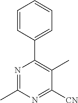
N1=C(C)N=C([CN])C(C)=C1C1=CC=CC=C1
